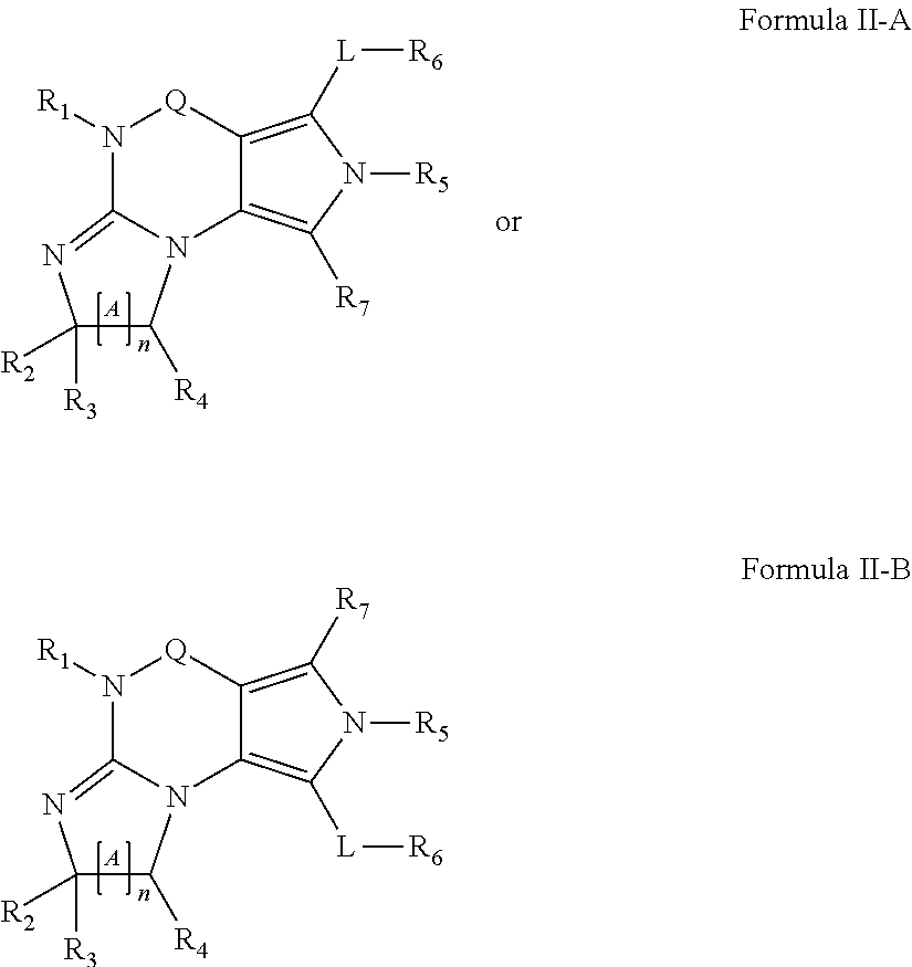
N1([R1])C2=NC([R3])([R2])C([R4])N2C2=C([R7])N([R5])C([L][R6])=C2[Q]1.[A].N1([R1])C2=NC([R3])([R2])C([R4])N2C2=C([L][R6])N([R5])C([R7])=C2[Q]1.[A]
